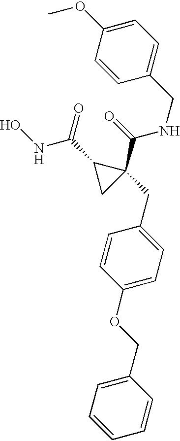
ONC(C1CC1(C(=O)NCC1=CC=C(OC)C=C1)CC1=CC=C(OCC2=CC=CC=C2)C=C1)=O
